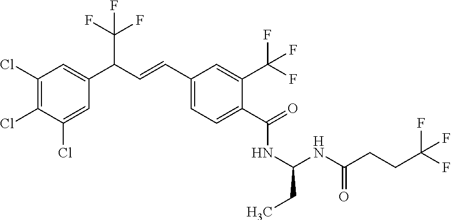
C1(Cl)=C(Cl)C(Cl)=CC(C(C=CC2=CC=C(C(=O)NC(NC(CCC(F)(F)F)=O)CC)C(C(F)(F)F)=C2)C(F)(F)F)=C1
